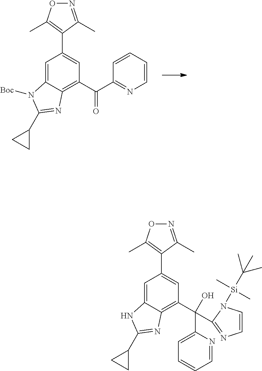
C1=C2C(=C(C(C3=NC=CC=C3)=O)C=C1C1=C(C)ON=C1C)N=C(C1CC1)N2[Boc].C1=C2C(=C(C(C3=CC=CC=N3)(O)C3=NC=CN3[Si](C(C)(C)C)(C)C)C=C1C1=C(C)ON=C1C)N=C(C1CC1)N2
